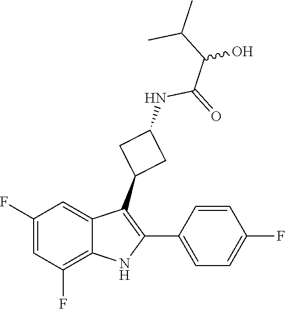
C(C(NC1CC(C2=C(C3=CC=C(F)C=C3)NC3=C(F)C=C(F)C=C32)C1)=O)(C(C)C)O
